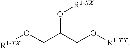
[R1-XX]OCC(CO[R1-XX])O[R1-XX]
